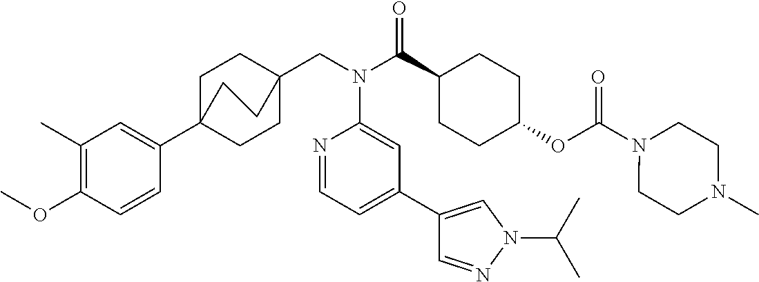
C1(C)=C(OC)C=CC(C23CCC(CN(C(C4CCC(OC(N5CCN(C)CC5)=O)CC4)=O)C4=CC(C5=CN(C(C)C)N=C5)=CC=N4)(CC2)CC3)=C1
